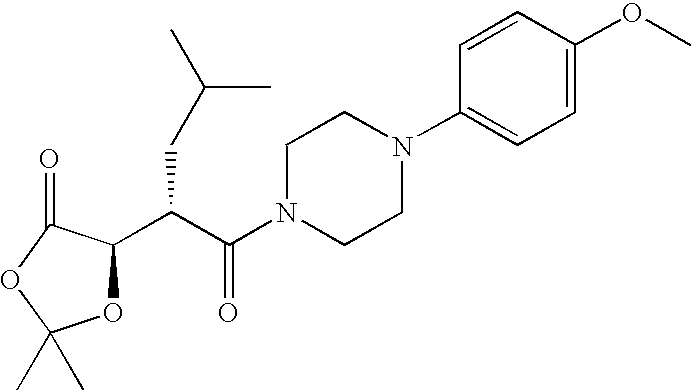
C(C(C1OC(C)(C)OC1=O)CC(C)C)(=O)N1CCN(C2=CC=C(OC)C=C2)CC1
